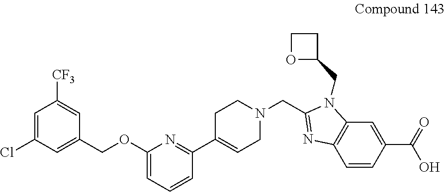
C1=C(Cl)C=C(COC2=CC=CC(C3=CCN(CC4=NC5=C(N4CC4CCO4)C=C(C(=O)O)C=C5)CC3)=N2)C=C1[CF3]
